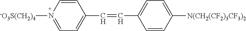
C1=CC(C=CC2=CC=C([N(CH2(CF2)3CF3)2])C=C2)=CC=N1[-O3S(CH2)4]
